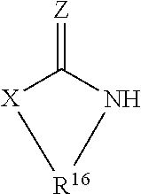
[X]1C(=[Z])N[R16]1
